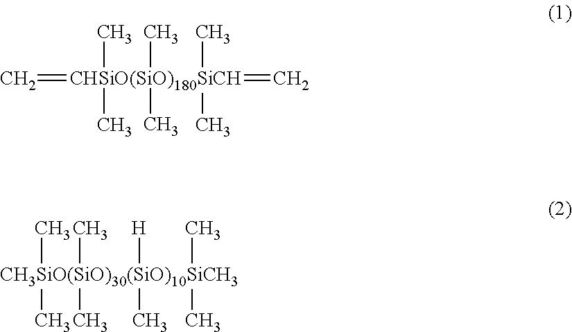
C=[CHSiO(SiO)180SiCH](C)(C)(=C)(C)(C)(C)C.[CH3SiO(SiO)30(SiO)10SiCH3](C)(C)(C)(C)([H])(C)(C)C
